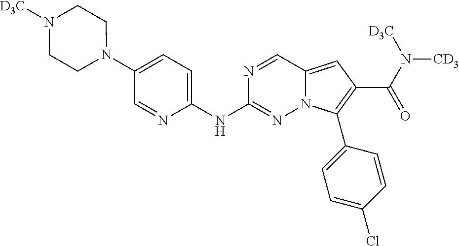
N1(C2=CC=C(NC3=NN4C(=CC(C(=O)N([CD3])[D3C])=C4C4=CC=C(Cl)C=C4)C=N3)N=C2)CCN([D3C])CC1
